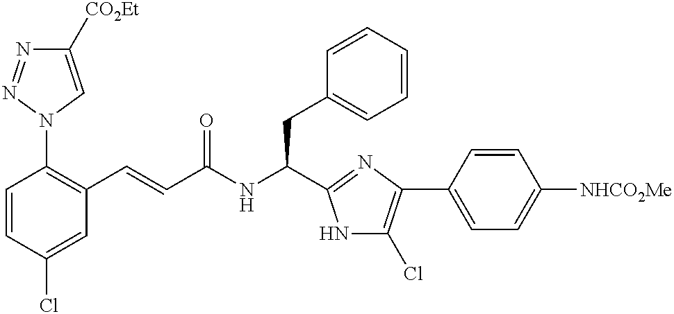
C1=CC(Cl)=CC(C=CC(NC(CC2=CC=CC=C2)C2=NC(C3=CC=C([NHCO2Me])C=C3)=C(Cl)N2)=O)=C1N1C=C([CO2Et])N=N1
